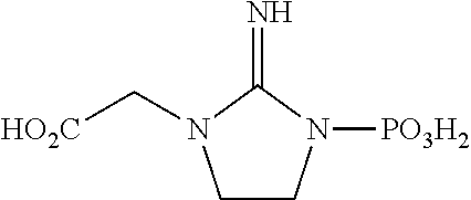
C1CN([PO3H2])C(=N)N1C[HO2C]
